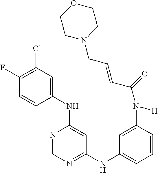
C1(F)=C(Cl)C=C(NC2=CC(NC3=CC=CC(N(C(=O)C=CCN4CCOCC4)[H])=C3)=NC=N2)C=C1
